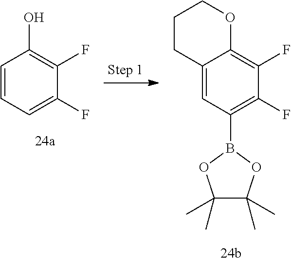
C1=CC=C(F)C(F)=C1O.C12=CC(B3OC(C)(C)C(C)(C)O3)=C(F)C(F)=C1OCCC2
